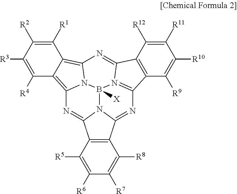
C1([R1])=C([R2])C([R3])=C([R4])C2=C3N4C(=C12)N=C1C2=C(C([R9])=C([R10])C([R11])=C2[R12])C2=N1B4([X])N1C(=N2)C2=C(C([R5])=C([R6])C([R7])=C2[R8])C1=N3
